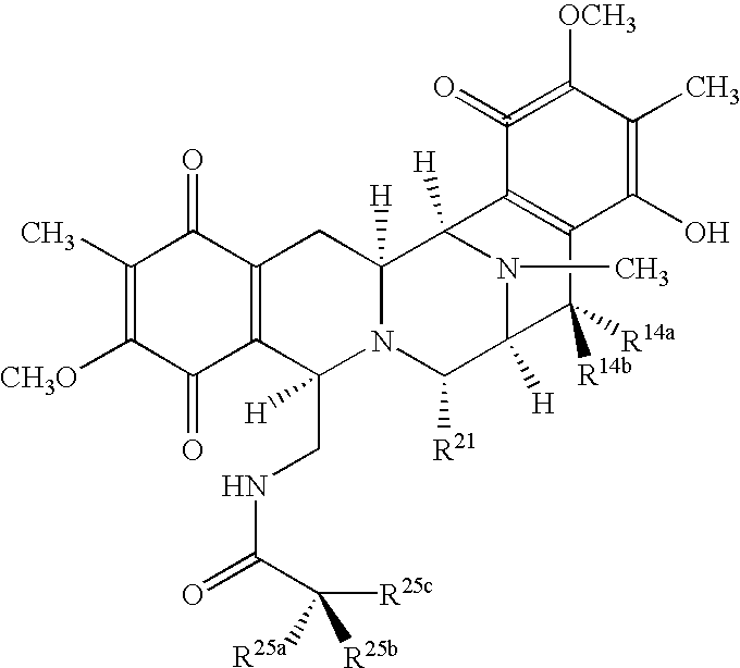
C1(C)=C([CH3O])C(=O)C2=C(C1=O)CC1([H])N(C2(CNC(C([R25c])([R25b])[R25a])=O)[H])C([R21])C2([H])N(C)C1([H])C1=C(C2([R14a])[R14b])C(O)=C(C)C([OCH3])=C1=O
